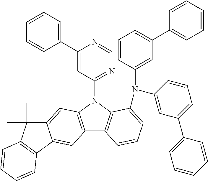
C1(C2=CC=CC=C2)=CC(N2C3=C(C4=C2C=C2C(=C4)C4=C(C2(C)C)C=CC=C4)C=CC=C3N(C2=CC(C3=CC=CC=C3)=CC=C2)C2=CC(C3=CC=CC=C3)=CC=C2)=NC=N1
